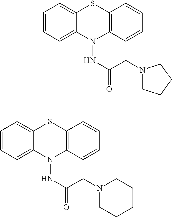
C1=CC=C2C(=C1)SC1=C(N2NC(=O)CN2CCCC2)C=CC=C1.C1=CC=C2C(=C1)SC1=C(N2NC(=O)CN2CCCCC2)C=CC=C1
